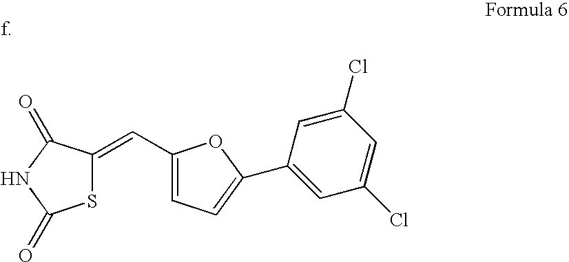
S1C(=CC2=CC=C(C3=CC(Cl)=CC(Cl)=C3)O2)C(=O)NC1=O
